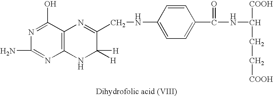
N1=C(O)C2=C(N=C1N)NC([H])([H])C(CNC1=CC=C(C(=O)NC([COOH])CC[COOH])C=C1)=N2
